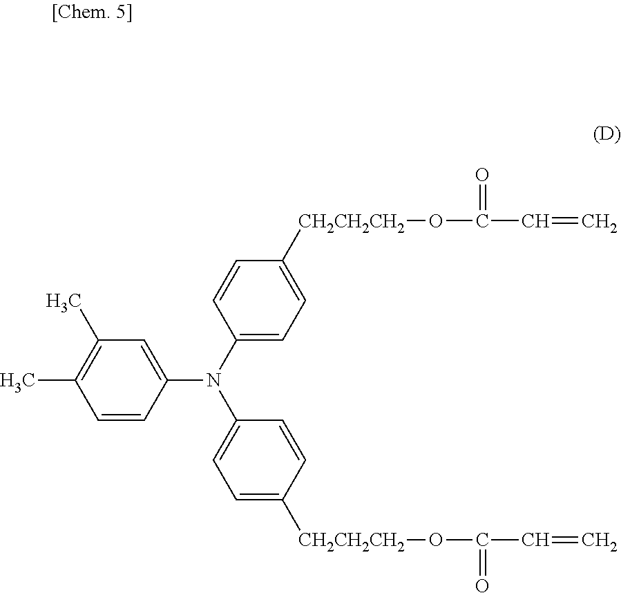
C1=CC(N(C2=CC=C([CH2CH2CH2]OC(=O)C=C)C=C2)C2=CC=C([CH2CH2CH2]OC(=O)C=C)C=C2)=CC(C)=C1C
